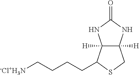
C12([H])C([H])(C(CCCC[-Cl+H3N])SC1)NC(=O)N2
